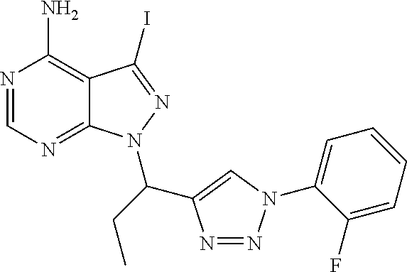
N1=CN=C2C(=C1N)C(I)=NN2C(CC)C1=CN(C2=CC=CC=C2F)N=N1
